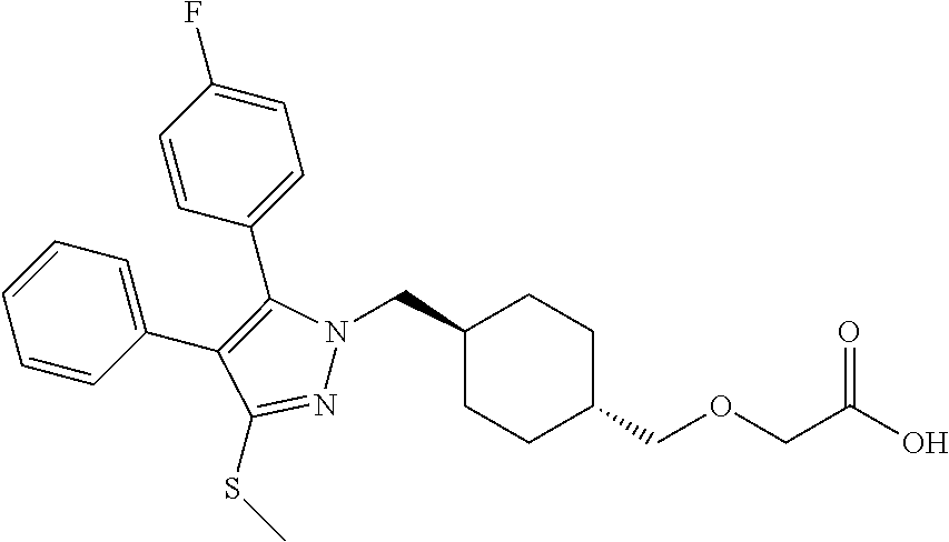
C1(CN2N=C(SC)C(C3=CC=CC=C3)=C2C2=CC=C(F)C=C2)CCC(COCC(O)=O)CC1
